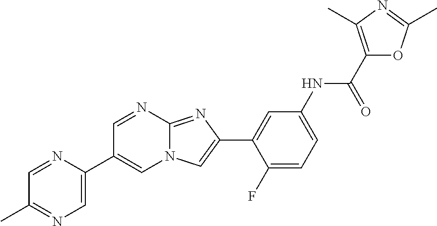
C1=NC2=NC(C3=CC(NC(C4=C(C)N=C(C)O4)=O)=CC=C3F)=CN2C=C1C1=CN=C(C)C=N1
